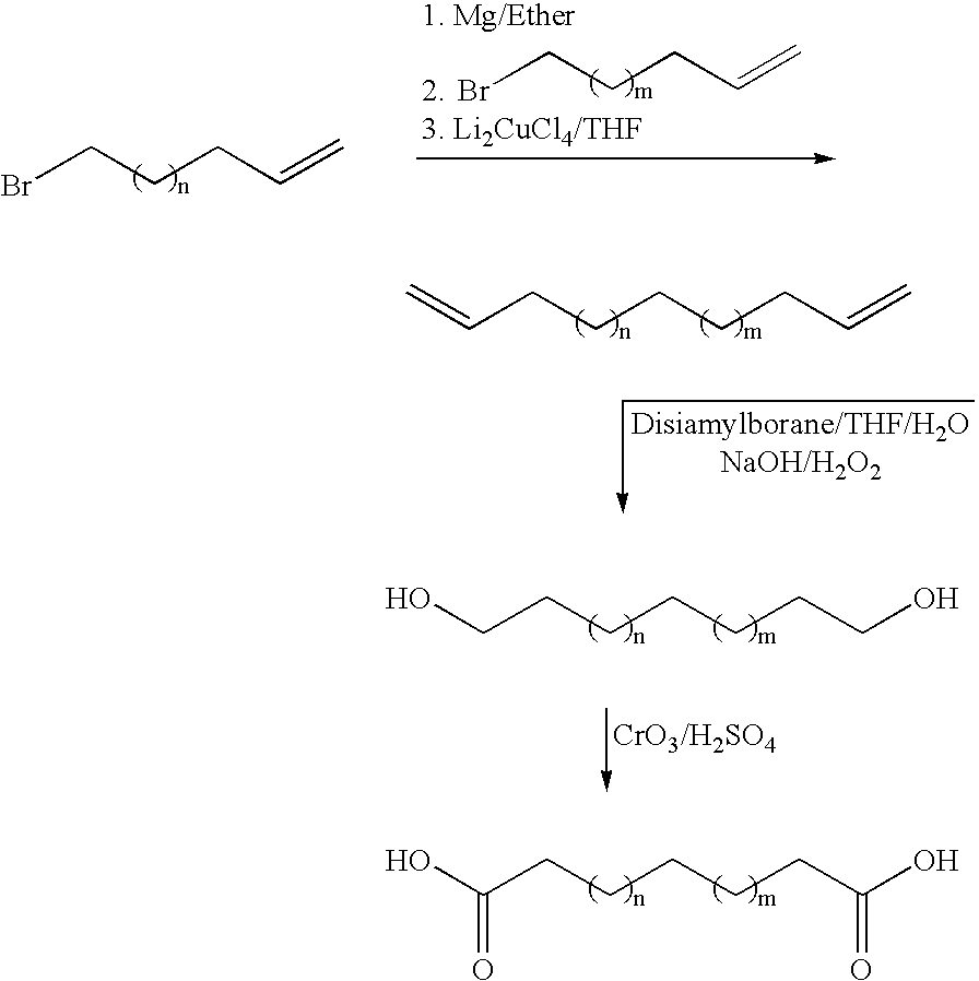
BrCCCC=C.BrCCCC=C.C(CCCCCC(O)=O)(O)=O.C(CCCCCCO)O.C(CCCCCC=C)=C
